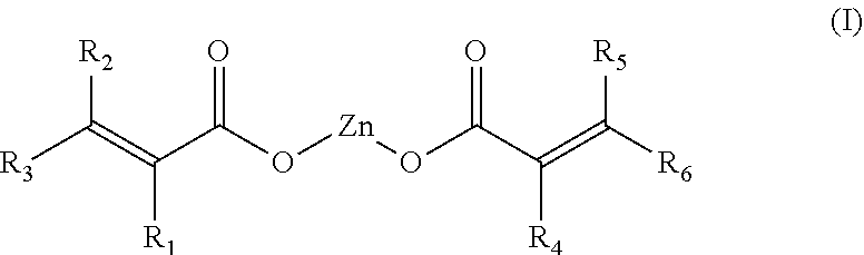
[R3]C(=C(C(O[Zn]OC(C(=C([R6])[R5])[R4])=O)=O)[R1])[R2]
